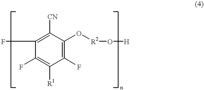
C1([CN])=C(F)C(F)=C([R1])C(F)=C1O[R2]O[H]
